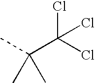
CC(C(Cl)(Cl)Cl)(C)C
